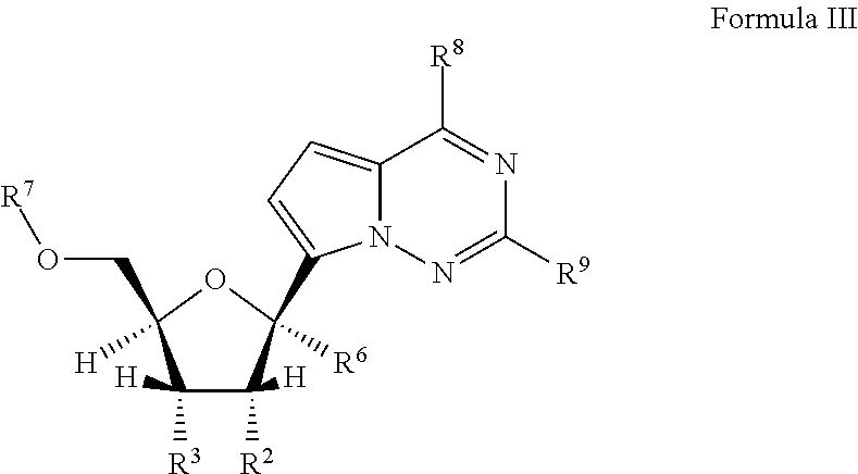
C1([R3])([H])C([R2])([H])C(C2=CC=C3N2N=C([R9])N=C3[R8])([R6])OC1([H])CO[R7]
